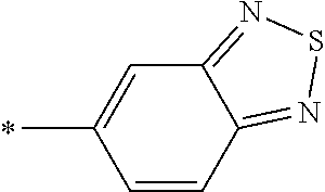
C1(C)=CC2=NSN=C2C=C1
